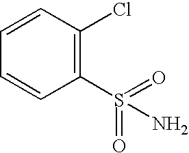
C1(S(=O)(=O)N)=C(Cl)C=CC=C1
